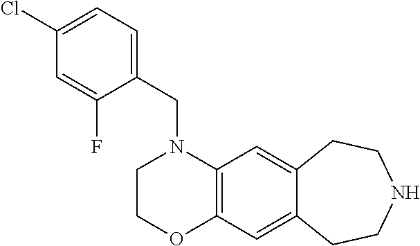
C1=C(F)C(CN2C3=C(OCC2)C=C2C(=C3)CCNCC2)=CC=C1Cl
